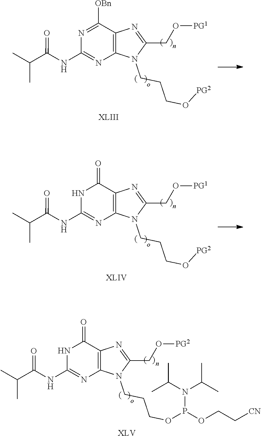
[XLIII].C12=C(C([OBn])=NC(NC(C(C)C)=O)=N1)N=C(CO[PG1])N2CCCO[PG2].[XLIV].C12=C(C(=O)NC(NC(C(C)C)=O)=N1)N=C(CO[PG1])N2CCCO[PG2].C12=C(C(=O)NC(NC(C(C)C)=O)=N1)N=C(CO[PG2])N2CCCOP(OCC[CN])N(C(C)C)C(C)C.[XLV]
